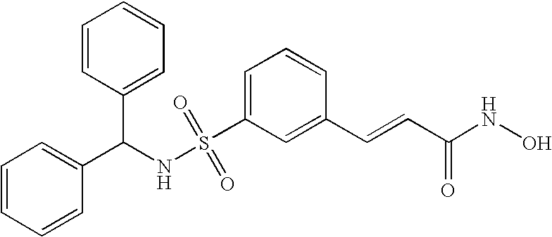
S(C1=CC=CC(C=CC(NO)=O)=C1)(NC(C1=CC=CC=C1)C1=CC=CC=C1)(=O)=O
